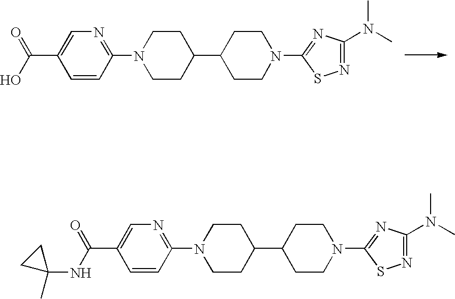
C1=CC(N2CCC(C3CCN(C4=NC(N(C)C)=NS4)CC3)CC2)=NC=C1C(O)=O.C1=CC(N2CCC(C3CCN(C4=NC(N(C)C)=NS4)CC3)CC2)=NC=C1C(NC1(C)CC1)=O
